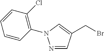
N1=CC(CBr)=CN1C1=C(Cl)C=CC=C1
